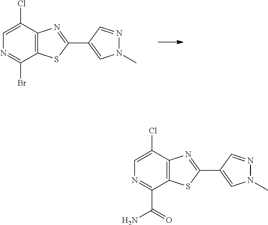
C1=C(Cl)C2=C(C(Br)=N1)SC(C1=CN(C)N=C1)=N2.C1=C(Cl)C2=C(C(C(=O)N)=N1)SC(C1=CN(C)N=C1)=N2
